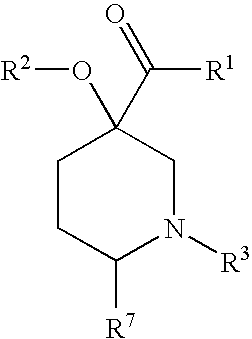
C1CC([R7])N([R3])CC1(O[R2])C(=O)[R1]
